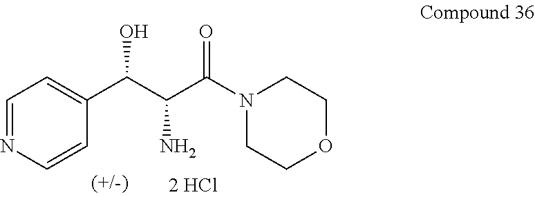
C1(C(C(C(N2CCOCC2)=O)N)O)=CC=NC=C1
